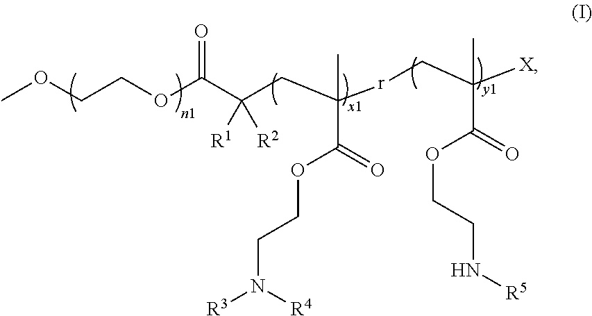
COCCOC(C(CC([r]CC([X])(C)C(=O)OCCN[R5])(C)C(=O)OCCN([R3])[R4])([R2])[R1])=O
